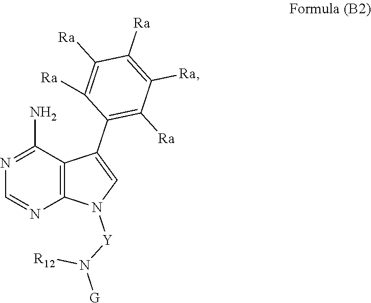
N1=C(N)C2=C(N=C1)N([Y]N([R12])[G])C=C2C1=C([Ra])C([Ra])=C([Ra])C([Ra])=C1[Ra]
